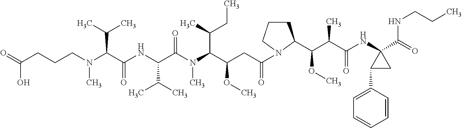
C(CCCN(C(C(NC(C(N(C(C(CC(=O)N1CCCC1C(C(C(NC1(C(=O)NCCC)C(C2=CC=CC=C2)C1)=O)C)OC)OC)C(C)CC)C)=O)C(C)C)=O)C(C)C)C)(O)=O
